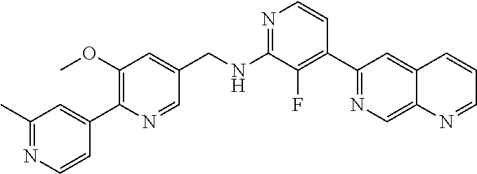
N1=C(NCC2=CC(OC)=C(C3=CC(C)=NC=C3)N=C2)C(F)=C(C2=NC=C3C(=C2)C=CC=N3)C=C1
